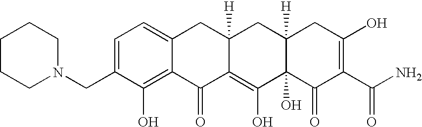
N1(CC2=CC=C3C(=C2O)C(=O)C2=C(O)C4(O)C([H])(CC2([H])C3)CC(O)=C(C(N)=O)C4=O)CCCCC1
